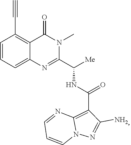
C1=CC=C2C(=C1C#C)C(=O)N(C)C(C([Me])NC(=O)C1=C3N(N=C1N)C=CC=N3)=N2
